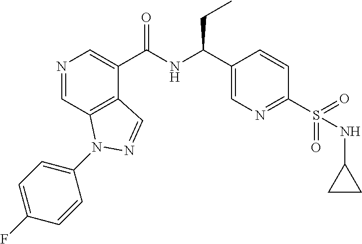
N1=CC2=C(C(C(NC(C3=CN=C(S(=O)(=O)NC4CC4)C=C3)CC)=O)=C1)C=NN2C1=CC=C(F)C=C1
